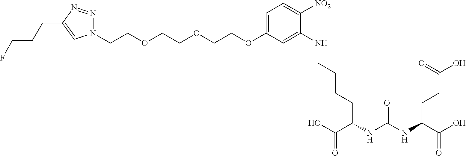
C(CC(C(O)=O)NC(NC(C(O)=O)CCC(O)=O)=O)CCNC1=CC(OCCOCCOCCN2N=NC(CCCF)=C2)=CC=C1[NO2]
